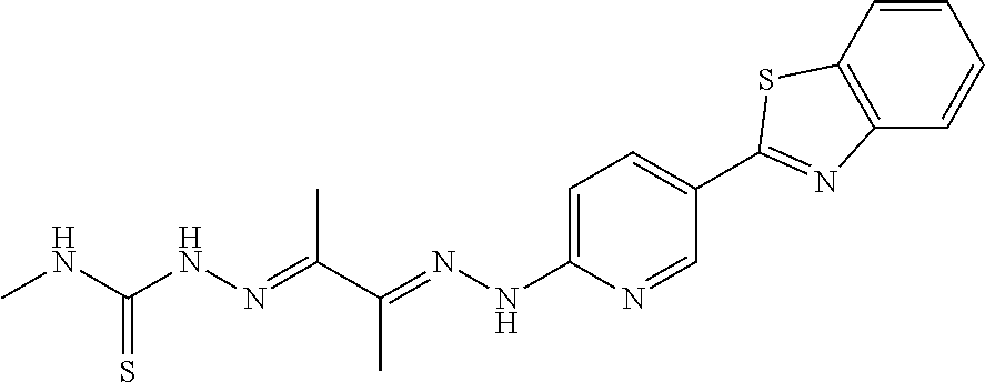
C1=CC2=C(C=C1)N=C(C1=CC=C(NN=C(C(=NNC(NC)=S)C)C)N=C1)S2
